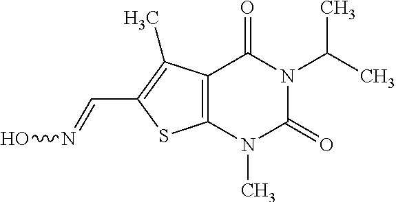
C12=C(N(C)C(=O)N(C(C)C)C1=O)SC(C=NO)=C2C
